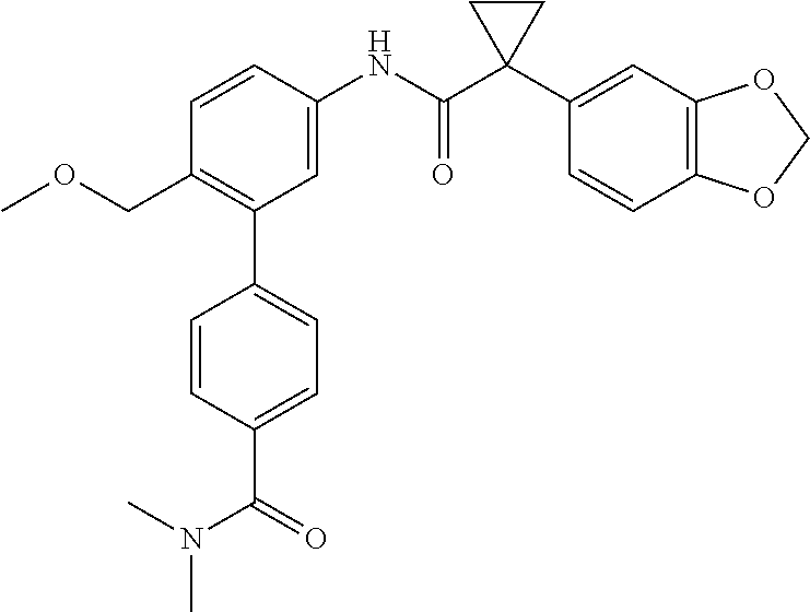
C1=C(NC(C2(C3=CC4=C(C=C3)OCO4)CC2)=O)C=CC(COC)=C1C1=CC=C(C(=O)N(C)C)C=C1
